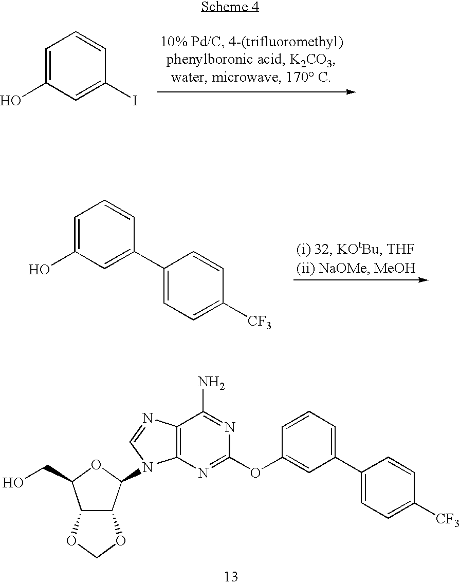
C1=CC=C(C2=CC=C([CF3])C=C2)C=C1OC1=NC2=C(C(N)=N1)N=CN2C1C2C(C(CO)O1)OCO2.C1=C(O)C=C(I)C=C1.C1=C(O)C=C(C2=CC=C([CF3])C=C2)C=C1
